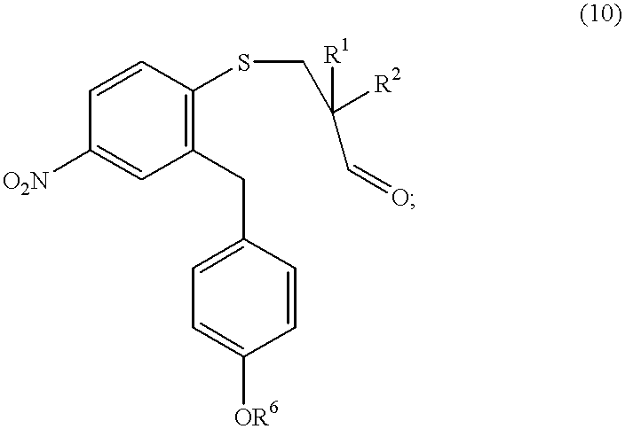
C1([O2N])=CC(CC2=CC=C([OR6])C=C2)=C(SCC(C=O)([R2])[R1])C=C1
